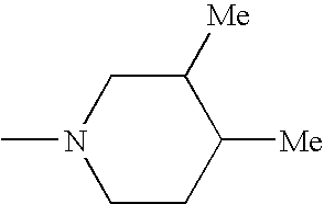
CN1CCC([Me])C([Me])C1
